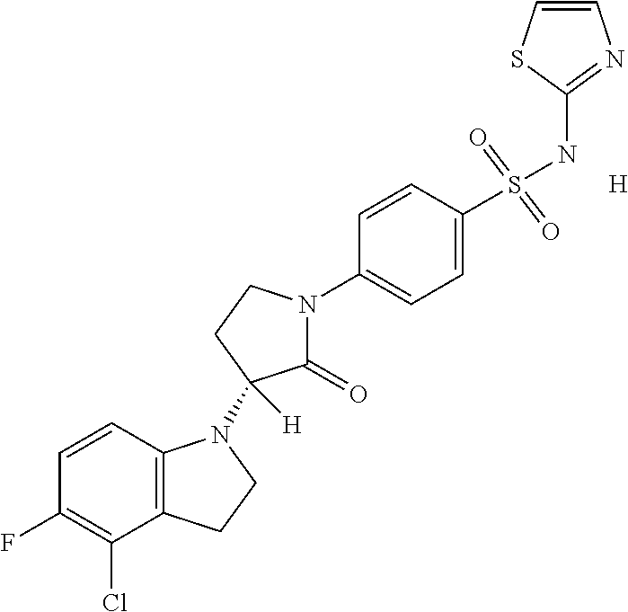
C12=C(C=CC(F)=C1Cl)N(C1([H])C(=O)N(C3=CC=C(S(NC4=NC=CS4)(=O)=O)C=C3)CC1)CC2.[H]
